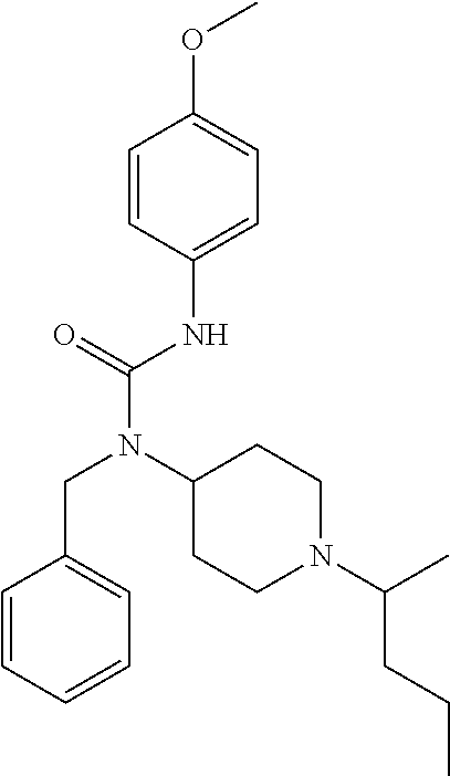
C1=CC(NC(N(C2CCN(C(C)CCC)CC2)CC2=CC=CC=C2)=O)=CC=C1OC
